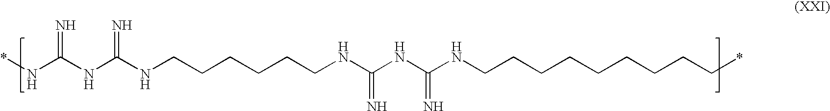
*NC(NC(NCCCCCCNC(=N)NC(=N)NCCCCCCCCC*)=N)=N
